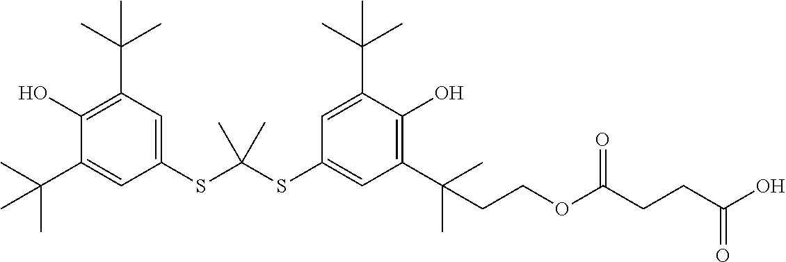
C1(C(C)(C)C)=CC(SC(SC2=CC(C(C)(C)CCOC(CCC(O)=O)=O)=C(O)C(C(C)(C)C)=C2)(C)C)=CC(C(C)(C)C)=C1O
